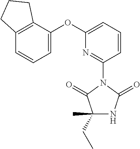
C1(CC)(C)NC(=O)N(C2=NC(OC3=CC=CC4=C3CCC4)=CC=C2)C1=O
